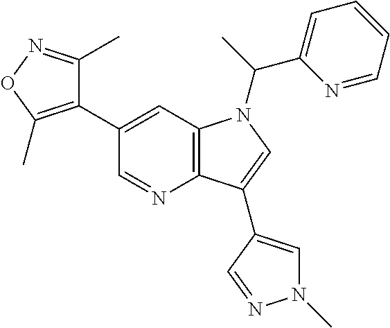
C1(C2=C(C)ON=C2C)=CC2=C(N=C1)C(C1=CN(C)N=C1)=CN2C(C1=CC=CC=N1)C
